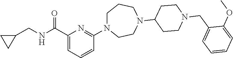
C1(C(=O)NCC2CC2)=CC=CC(N2CCCN(C3CCN(CC4=CC=CC=C4OC)CC3)CC2)=N1
